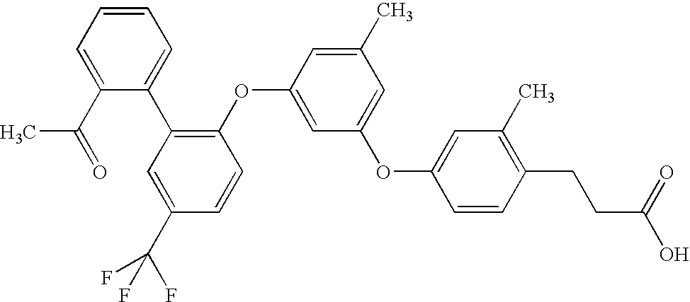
C1(C2=CC=CC=C2C(=O)C)=C(OC2=CC(OC3=CC(C)=C(CCC(O)=O)C=C3)=CC(C)=C2)C=CC(C(F)(F)F)=C1
